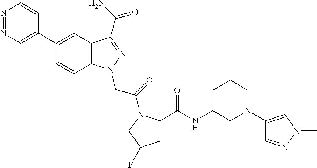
N1=NC=C(C2=CC3=C(C=C2)N(CC(=O)N2C(C(=O)NC4CN(C5=CN(C)N=C5)CCC4)CC(F)C2)N=C3C(N)=O)C=C1
